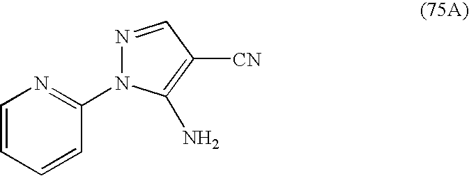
C1=CC=CC(N2N=CC([CN])=C2N)=N1
